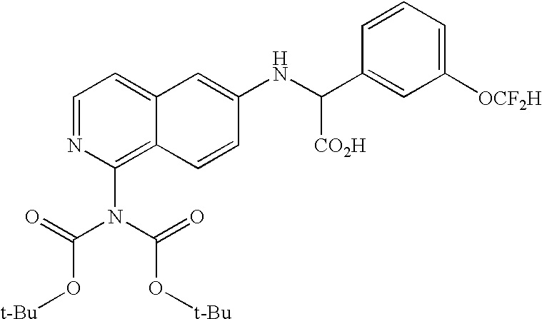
C1=NC(N(C(=O)O[t-Bu])C(=O)O[t-Bu])=C2C(=C1)C=C(NC(C1=CC([OCF2H])=CC=C1)[CO2H])C=C2
